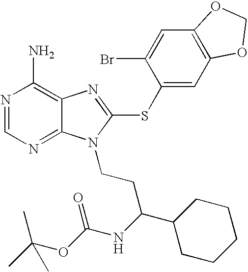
N1=CN=C2C(=C1N)N=C(SC1=CC3=C(C=C1Br)OCO3)N2CCC(C1CCCCC1)NC(OC(C)(C)C)=O
